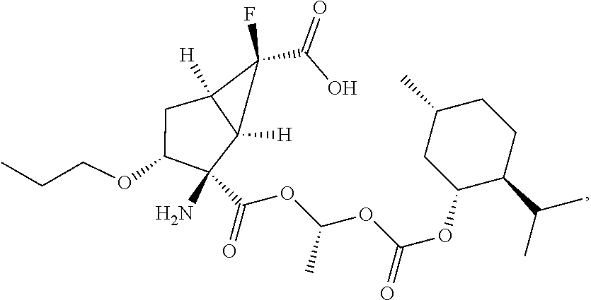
C1(C(=O)O)(F)C2([H])C(N)(C(OC(OC(=O)OC3C(C(C)C)CCC(C)C3)C)=O)C(OCCC)CC12[H]
